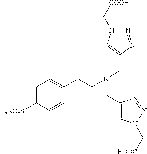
[COOH]CN1N=NC(CN(CC2=CN(C[HOOC])N=N2)CCC2=CC=C([H2NO2S])C=C2)=C1
